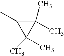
C1(C)C(C)(C)C1(C)C
